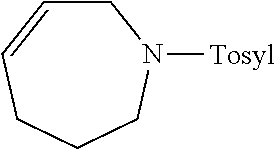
C1C=CCCCN1[Tosyl]
